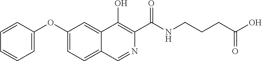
C1=C(OC2=CC=C3C(=C2)C(O)=C(C(NCCCC(O)=O)=O)N=C3)C=CC=C1
